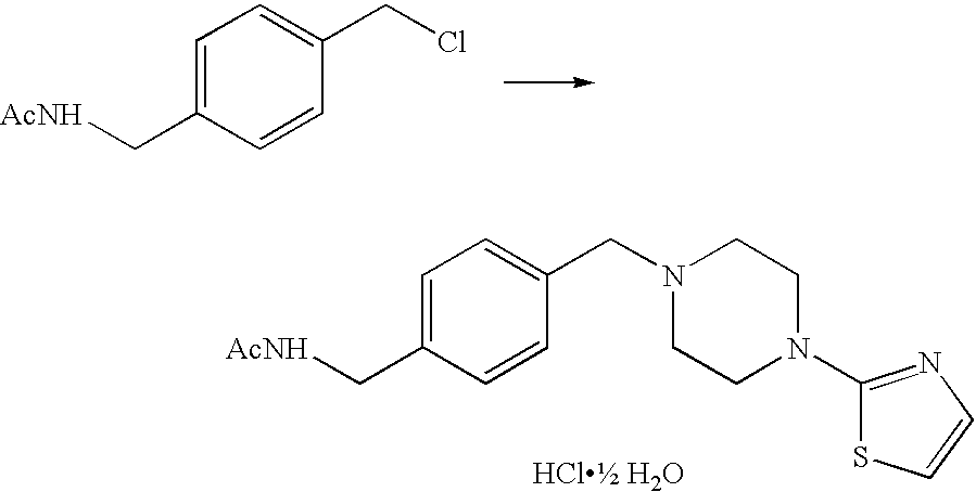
C1=C(C[AcNH])C=CC(CN2CCN(C3=NC=CS3)CC2)=C1.C1=C(C[AcNH])C=CC(CCl)=C1
